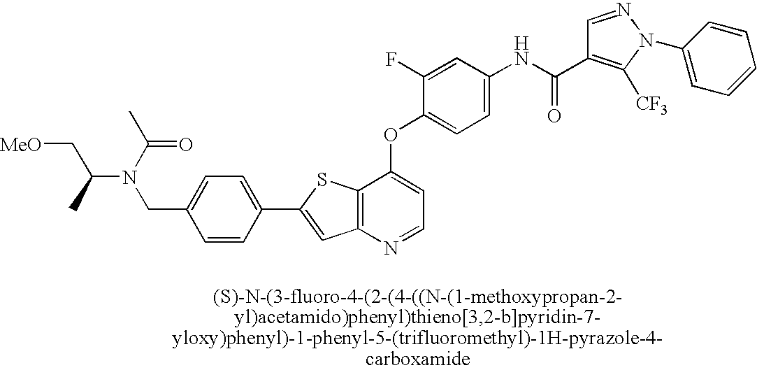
C1(C2=CC3=C(S2)C(OC2=CC=C(NC(=O)C4=C([CF3])N(C5=CC=CC=C5)N=C4)C=C2F)=CC=N3)=CC=C(CN(C(C[MeO])C)C(C)=O)C=C1
